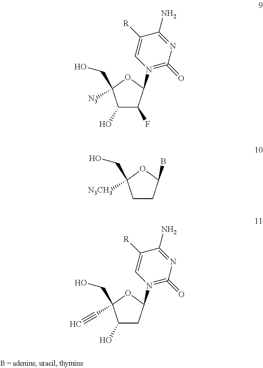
C1CC(B)OC1(CO)[N3CH3].C1(O)C(F)C(N2=C(=O)N=C(N)C([R])=C2)OC1(CO)[N3].C1(O)CC(N2=C(=O)N=C(N)C([R])=C2)OC1(CO)C#C
